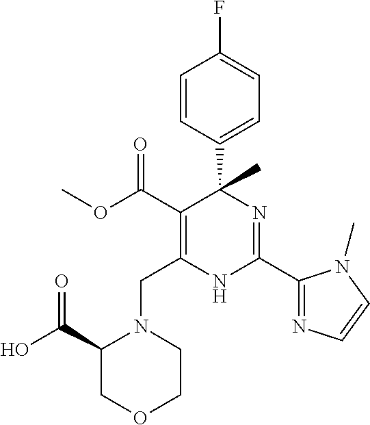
C(C1=C(C(=O)OC)C(C2=CC=C(F)C=C2)(C)N=C(C2=NC=CN2C)N1)N1C(C(O)=O)COCC1
